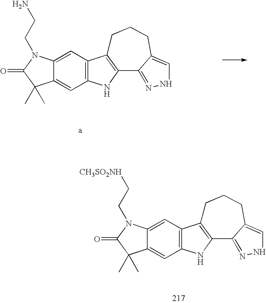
C12=CC3=C(C=C1C(C)(C)C(=O)N2CCN)NC1=C3CCCC2=CNN=C12.C12=CC3=C(C=C1C(C)(C)C(=O)N2CC[CH3SO2NH])NC1=C3CCCC2=CNN=C12
